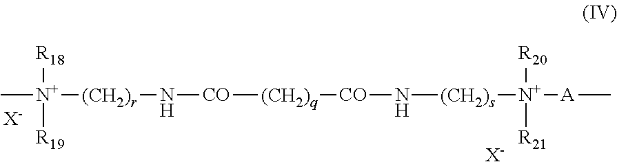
C[N+]([(CH2)r]N[CO][(CH2)q][CO]N[(CH2)s][N+]([A]C)([R20])[R21])([R18])[R19].[X-].[X-]
